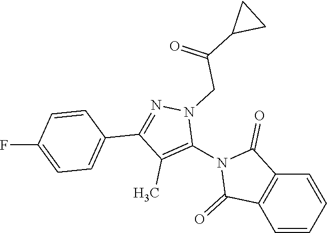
C1=CC=CC2=C1C(=O)N(C1=C(C)C(C3=CC=C(F)C=C3)=NN1CC(=O)C1CC1)C2=O
